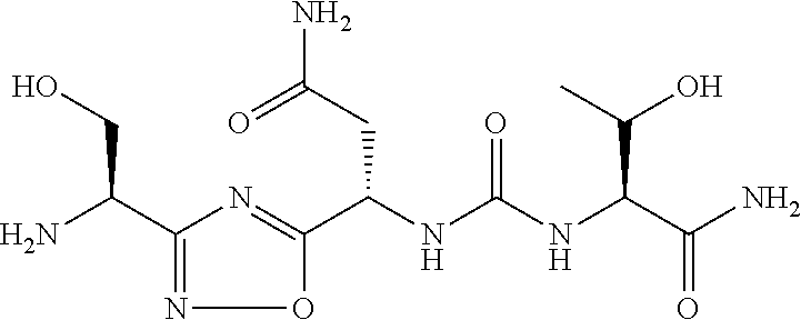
C1(C(N)CO)=NOC(C(NC(NC(C(N)=O)C(C)O)=O)CC(N)=O)=N1
